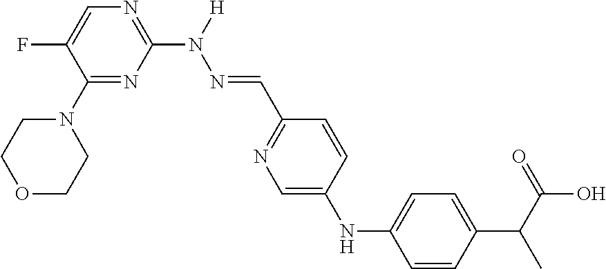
C1(N2CCOCC2)=NC(N([H])N=CC2=NC=C(NC3=CC=C(C(C)C(O)=O)C=C3)C=C2)=NC=C1F
